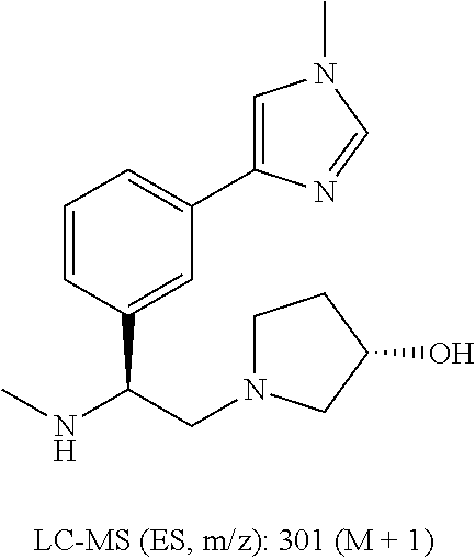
C1=CC(C(NC)CN2CCC(O)C2)=CC(C2=CN(C)C=N2)=C1
